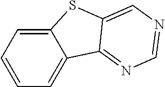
C12=CC=CC=C1C1=NC=NC=C1S2
